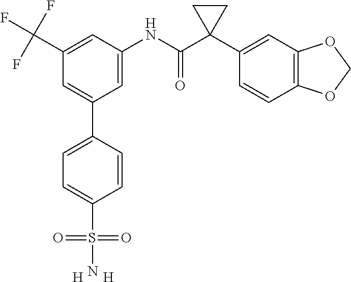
C1=C(NC(C2(C3=CC4=C(C=C3)OCO4)CC2)=O)C=C(C(F)(F)F)C=C1C1=CC=C(S(=O)(=O)N)C=C1.[H].[H]
